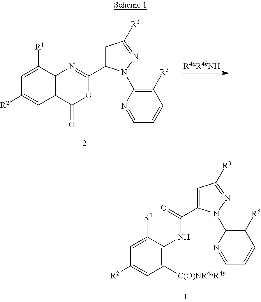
C12=C(C([R1])=CC([R2])=C1)N=C(C1=CC([R3])=NN1C1=C([R5])C=CC=N1)OC2=O.C1([R1])=CC([R2])=CC([C(O)NR4aR4b])=C1NC(=O)C1=CC([R3])=NN1C1=C([R5])C=CC=N1
